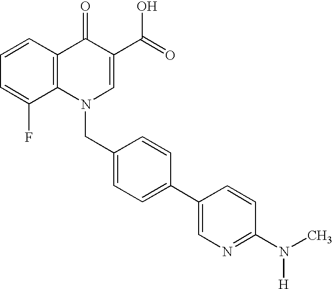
C12=C(C=CC=C1F)C(=O)C(C(=O)O)=CN2CC1=CC=C(C2=CN=C(N([H])C)C=C2)C=C1
